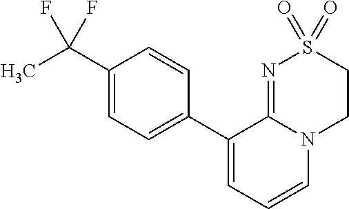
C1(C2=CC=CN3C2=NS(=O)(=O)CC3)=CC=C(C(C)(F)F)C=C1
